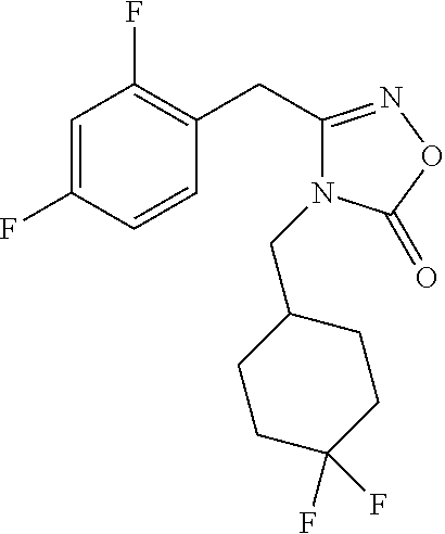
C1=C(F)C=CC(CC2=NOC(=O)N2CC2CCC(F)(F)CC2)=C1F
